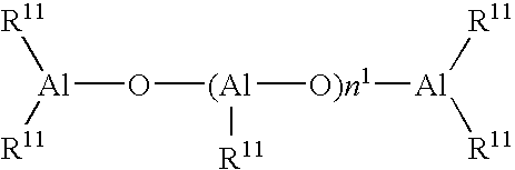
[R11][Al]([R11])O[(Al]([O)n1][Al]([R11])[R11])[R11]
